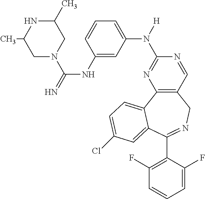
C1(C2=NCC3=C(C4=CC=C(Cl)C=C42)N=C(N(C2=CC=CC(NC(=N)N4CC(C)NC(C)C4)=C2)[H])N=C3)=C(F)C=CC=C1F
